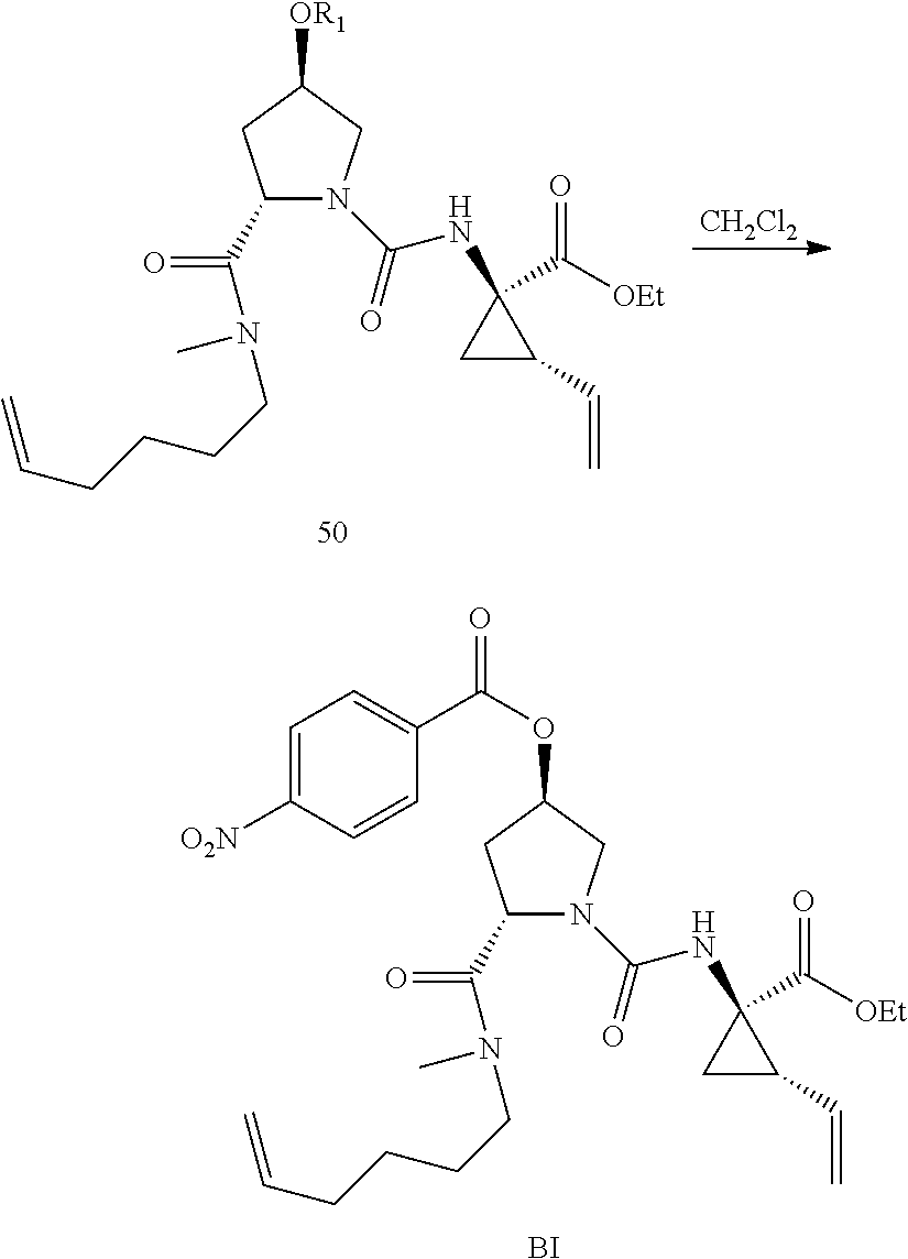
C1(C(=O)N(CCCCC=C)C)N(C(=O)NC2(C([OEt])=O)CC2C=C)CC([OR1])C1.[CH2Cl2].C1(C(=O)N(CCCCC=C)C)N(C(=O)NC2(C([OEt])=O)CC2C=C)CC(OC(C2=CC=C([O2N])C=C2)=O)C1.[BI]
